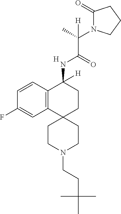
[H].C12=C(C=CC(F)=C1)C(NC(C(C)(N1C(=O)CCC1)[H])=O)([H])CCC21CCN(CCC(C)(C)C)CC1
